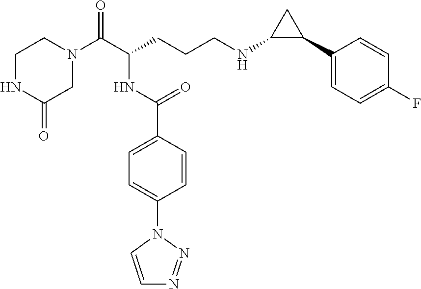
C1NC(=O)CN(C(C(CCCNC2C(C3=CC=C(F)C=C3)C2)NC(C2=CC=C(N3C=CN=N3)C=C2)=O)=O)C1
